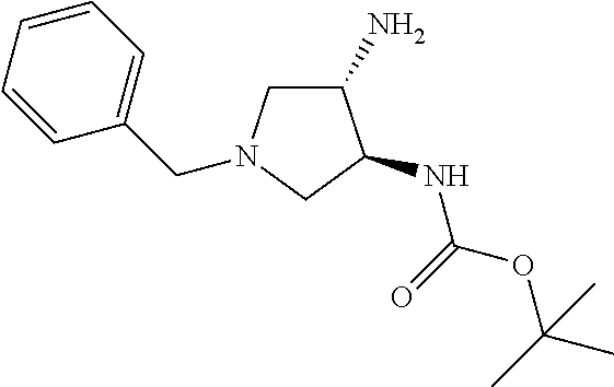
C1(N)CN(CC2=CC=CC=C2)CC1NC(OC(C)(C)C)=O
